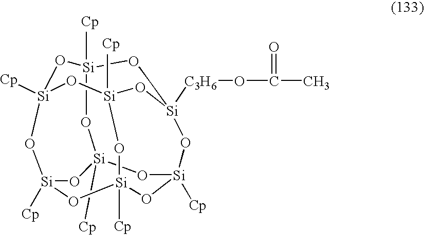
O1[Si]2([Cp])O[Si]3([Cp])O[Si]4([C3H6]OC(=O)C)CO[Si]1([Cp])O[Si]1([Cp])O[Si]([Cp])(O2)O[Si]([Cp])(O[Si]([Cp])(O1)O4)O3
